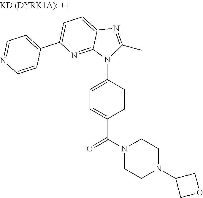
C1(C2=CC=C3C(=N2)N(C2=CC=C(C(=O)N4CCN(C5COC5)CC4)C=C2)C(C)=N3)=CC=NC=C1
